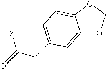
C12=CC(CC(=O)[Z])=CC=C1OCO2
